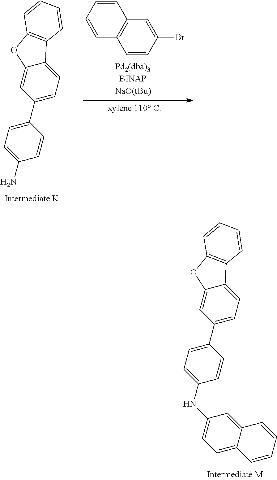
C1(NC2=CC=C3C(=C2)C=CC=C3)=CC=C(C2=CC=C3C(=C2)OC2=C3C=CC=C2)C=C1.C1(N)=CC=C(C2=CC=C3C(=C2)OC2=C3C=CC=C2)C=C1.C1=CC=CC2=C1C=CC(Br)=C2
